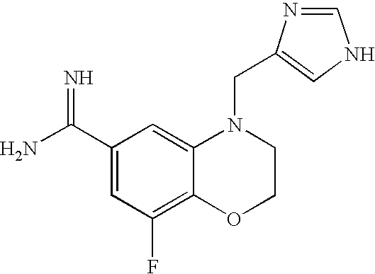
C1=C(C(N)=N)C=C2C(=C1F)OCCN2CC1=CNC=N1
